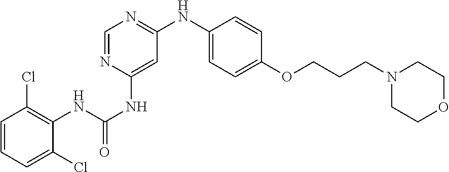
C1=CC=C(Cl)C(NC(NC2=CC(NC3=CC=C(OCCCN4CCOCC4)C=C3)=NC=N2)=O)=C1Cl
